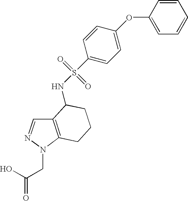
C12=C(N(CC(=O)O)N=C1)CCCC2NS(=O)(=O)C1=CC=C(OC2=CC=CC=C2)C=C1
